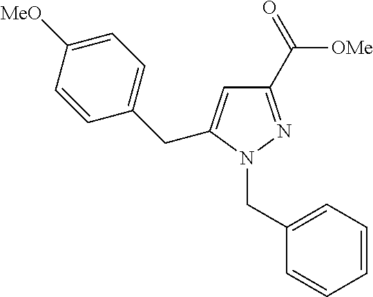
C1(CN2N=C(C(=O)[OMe])C=C2CC2=CC=C([MeO])C=C2)=CC=CC=C1
